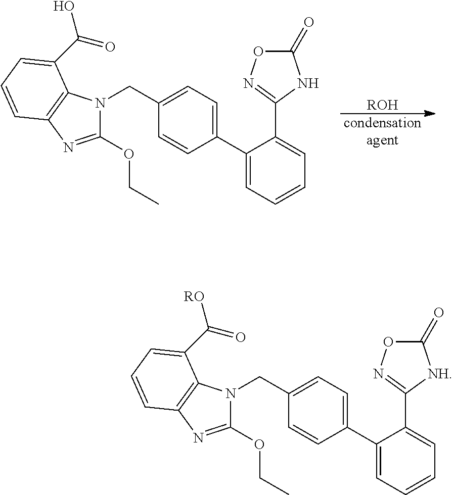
C1(OCC)=NC2=C(N1CC1=CC=C(C3=CC=CC=C3C3=NOC(=O)N3)C=C1)C(C(O)=O)=CC=C2.[ROH].[condensationagent].C1(OCC)=NC2=C(N1CC1=CC=C(C3=CC=CC=C3C3=NOC(=O)[NH]3)C=C1)C(C([RO])=O)=CC=C2
